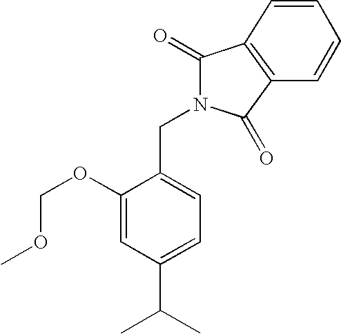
C1(OCOC)=CC(C(C)C)=CC=C1CN1C(=O)C2=C(C1=O)C=CC=C2
